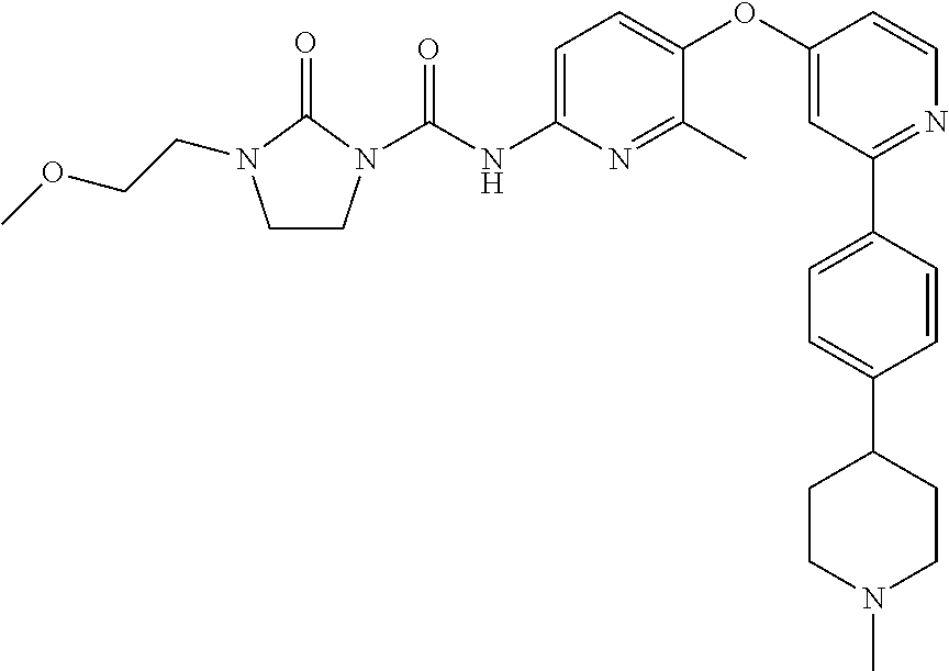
C1CN(C(NC2=CC=C(OC3=CC(C4=CC=C(C5CCN(C)CC5)C=C4)=NC=C3)C(C)=N2)=O)C(=O)N1CCOC
